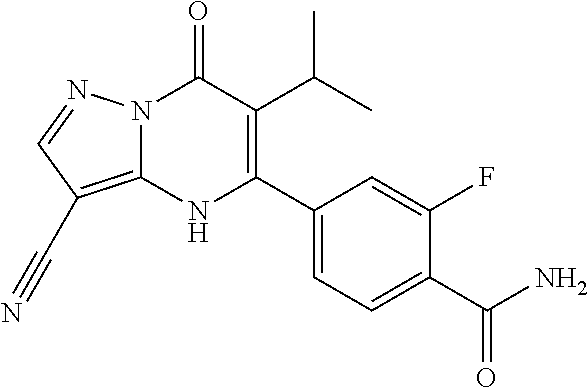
N12C(=C(C#N)C=N1)NC(C1=CC=C(C(N)=O)C(F)=C1)=C(C(C)C)C2=O
